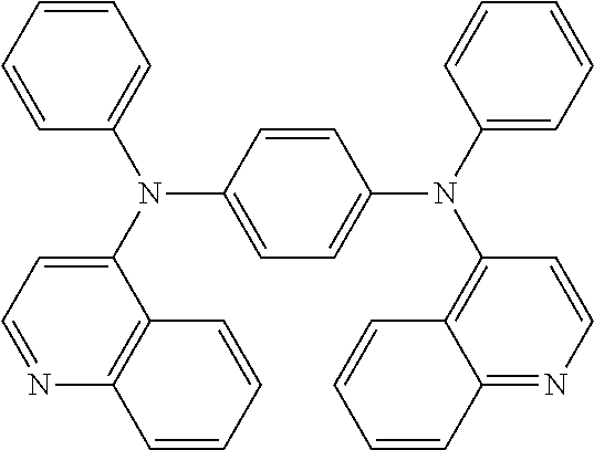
C1=CC=CC(N(C2=CC=NC3=C2C=CC=C3)C2=CC=C(N(C3=CC=CC=C3)C3=C4C(=NC=C3)C=CC=C4)C=C2)=C1
